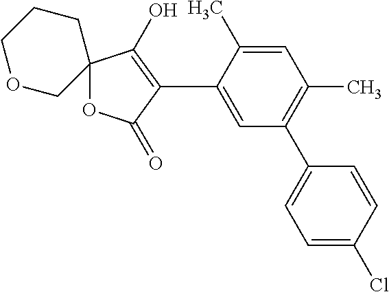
C1=C(C)C(C2=C(O)C3(OC2=O)CCCOC3)=CC(C2=CC=C(Cl)C=C2)=C1C
